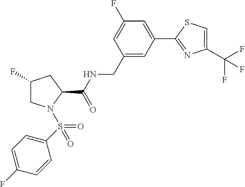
C1(C2=CC(F)=CC(CNC(C3CC(F)CN3S(=O)(C3=CC=C(F)C=C3)=O)=O)=C2)=NC(C(F)(F)F)=CS1
